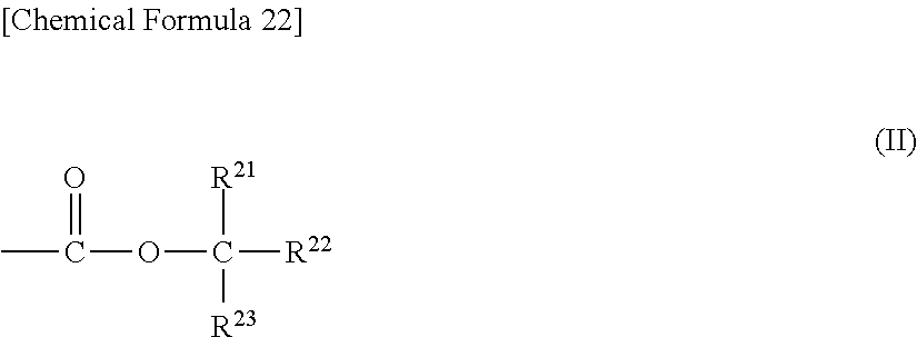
C(OC([R22])([R21])[R23])(C)=O
